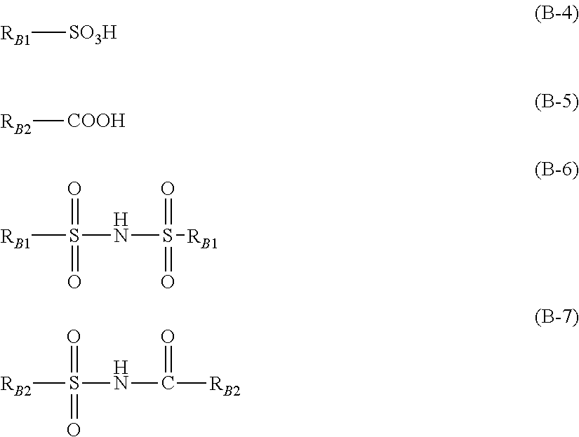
[RB1][SO3H].[RB2][COOH].[RB1]S(=O)(=O)NS(=O)(=O)[RB1].[RB2]S(=O)(=O)NC(=O)[RB2]
